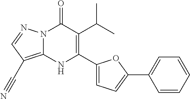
N12C(=C(C#N)C=N1)NC(C1=CC=C(C3=CC=CC=C3)O1)=C(C(C)C)C2=O
